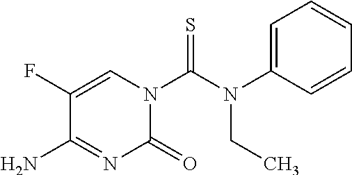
C1(=O)N(C(=S)N(C2=CC=CC=C2)CC)C=C(F)C(N)=N1
